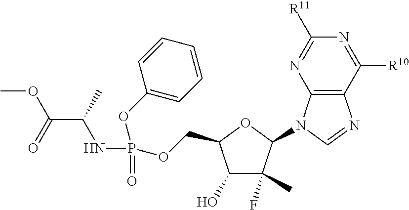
C1(O)C(F)(C)C(N2C3=C(N=C2)C([R10])=NC([R11])=N3)OC1COP(OC1=CC=CC=C1)(NC(C(=O)OC)C)=O
